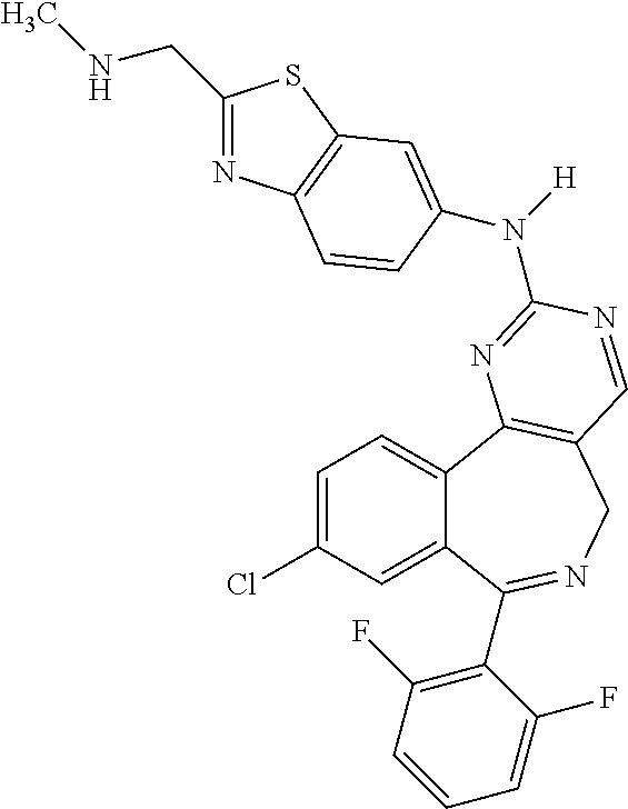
C1=C(Cl)C=C2C(=C1)C1=C(CN=C2C2=C(F)C=CC=C2F)C=NC(N([H])C2=CC3=C(N=C(CNC)S3)C=C2)=N1
